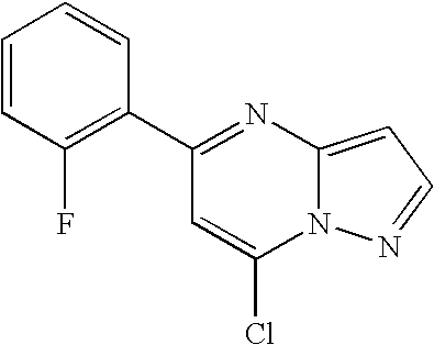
C1=CC(F)=C(C2=NC3=CC=NN3C(Cl)=C2)C=C1
